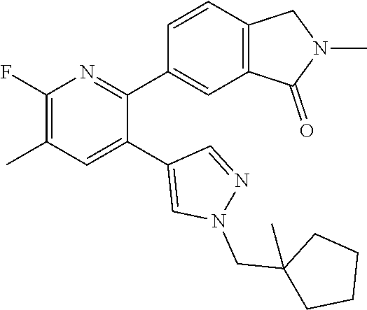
C1(F)=C(C)C=C(C2=CN(CC3(C)CCCC3)N=C2)C(C2=CC3=C(C=C2)CN(C)C3=O)=N1
